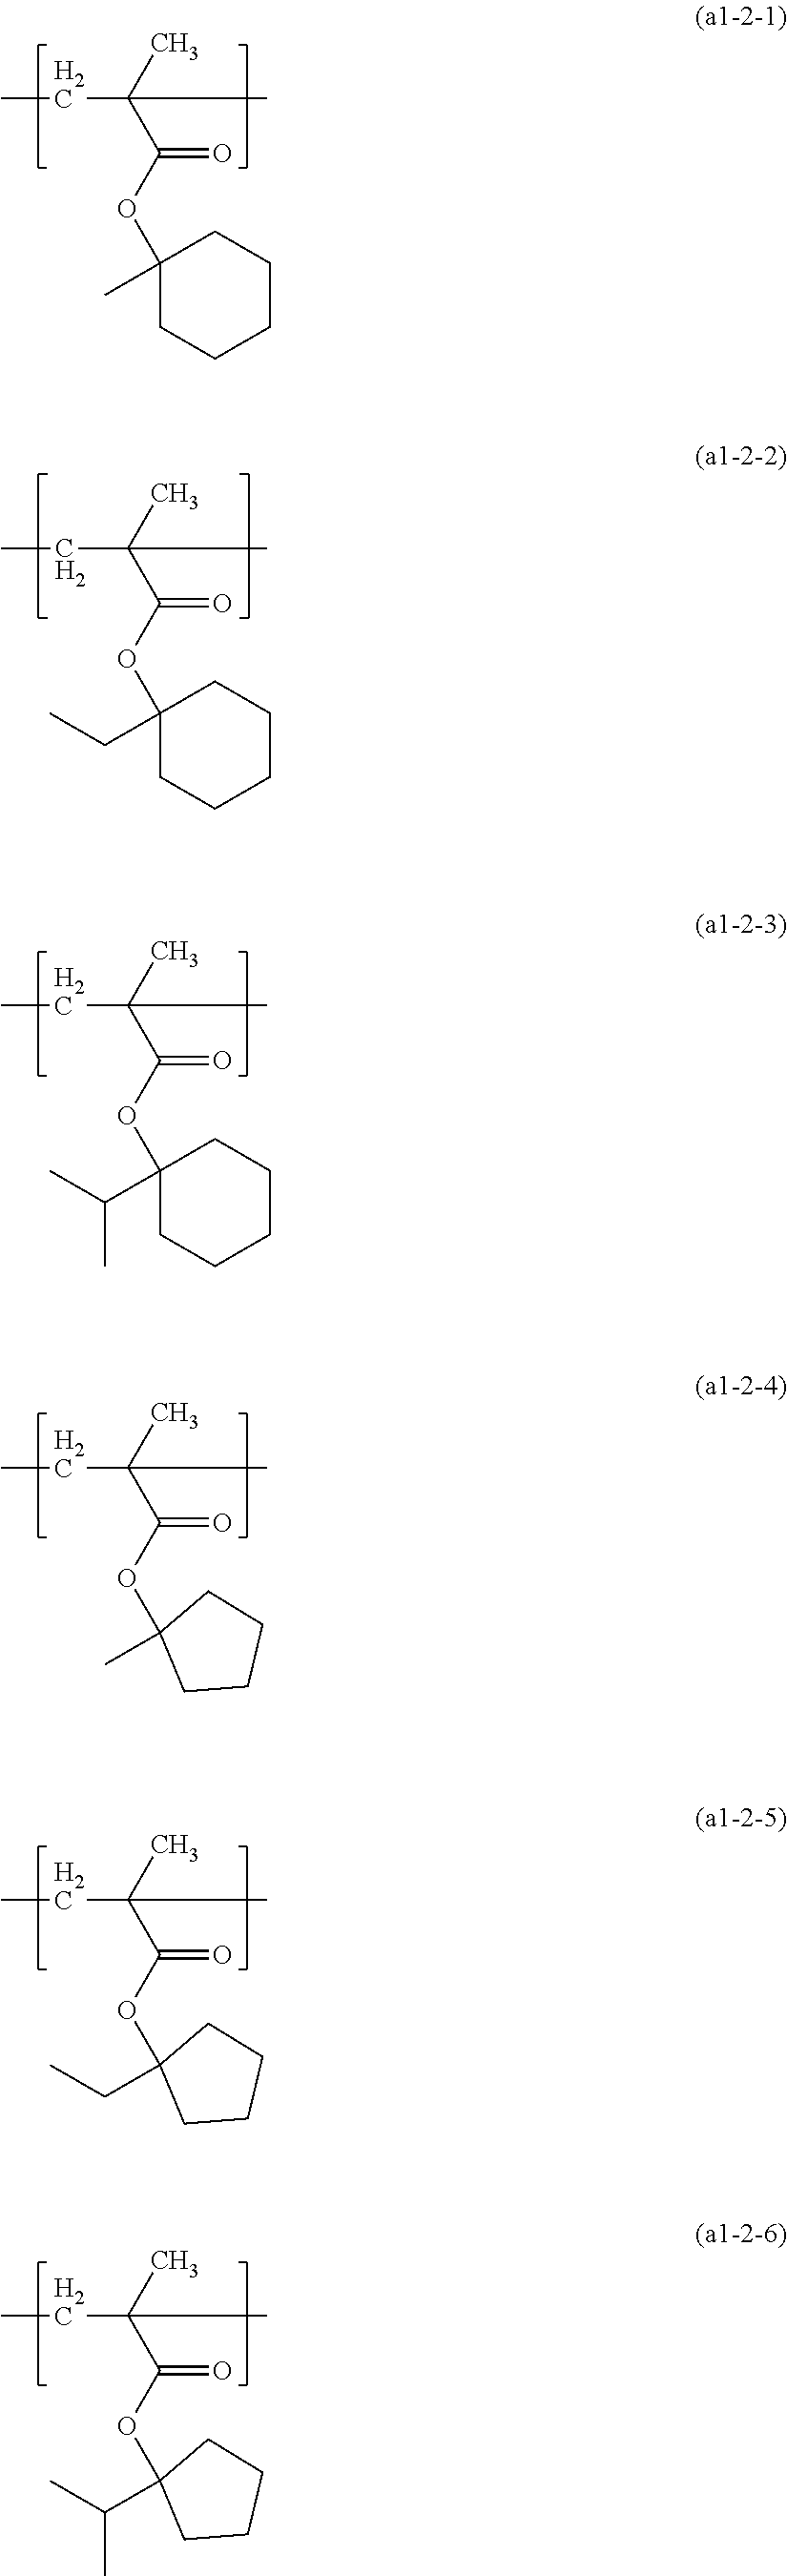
CCC(C)(C)C(OC1(C)CCCCC1)=O.C(C(C)(C)C(OC1(CC)CCCCC1)=O)C.CCC(C)(C)C(OC1(C(C)C)CCCCC1)=O.CCC(C)(C)C(OC1(C)CCCC1)=O.CCC(C)(C)C(OC1(CC)CCCC1)=O.CCC(C)(C)C(OC1(C(C)C)CCCC1)=O
